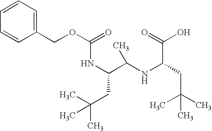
N(C(C(NC(CC(C)(C)C)C(=O)O)C)CC(C)(C)C)C(OCC1=CC=CC=C1)=O
